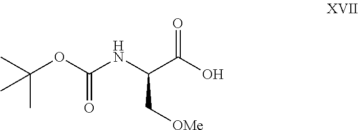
O(C(NC(C(=O)O)C[OMe])=O)C(C)(C)C
